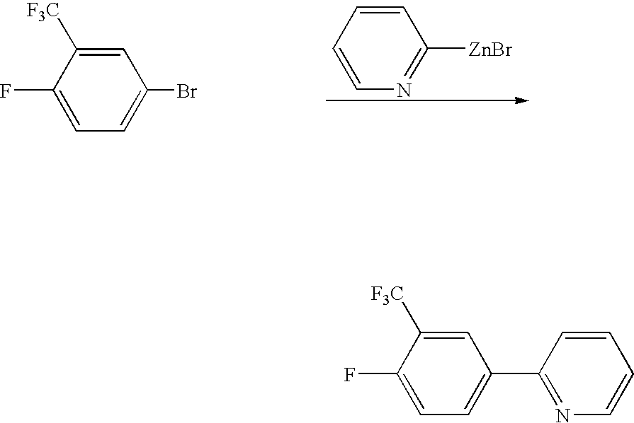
C1=C(F)C([F3C])=CC(Br)=C1.C1=CC=CC([ZnBr])=N1.C1=C(F)C([F3C])=CC(C2=NC=CC=C2)=C1
